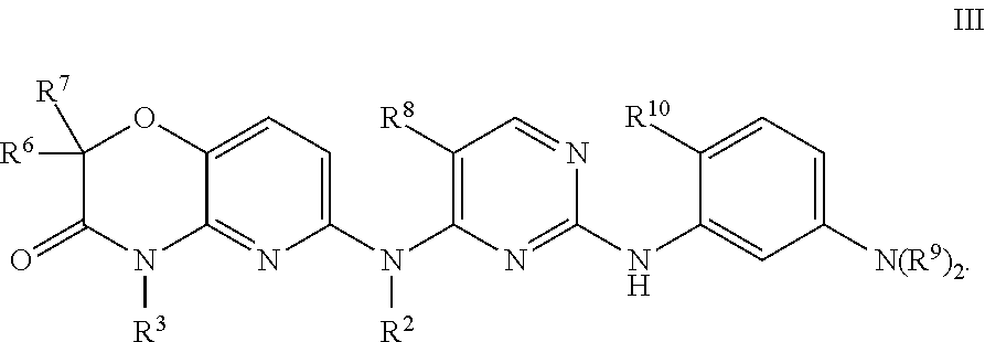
C1([R6])([R7])C(=O)N([R3])C2=NC(N(C3=C([R8])C=NC(NC4=CC([N(R9)2])=CC=C4[R10])=N3)[R2])=CC=C2O1
